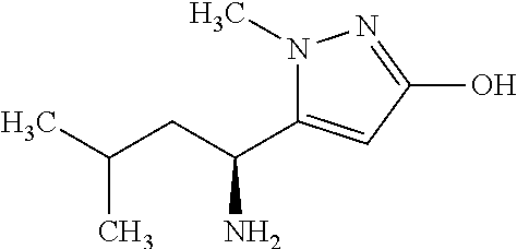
CC(CC(C1=CC(O)=NN1C)N)C
